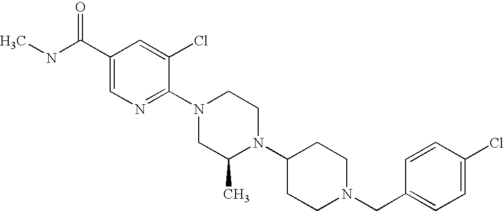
C1(Cl)=CC=C(CN2CCC(N3C(C)CN(C4=NC=C(C(NC)=O)C=C4Cl)CC3)CC2)C=C1
